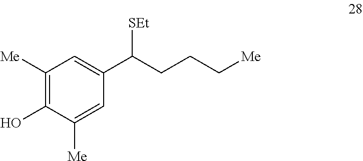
C1([Me])=C(O)C([Me])=CC(C(CCC[Me])[SEt])=C1
